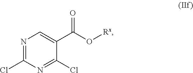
N1=C(Cl)N=C(Cl)C(C(O[Rx])=O)=C1
